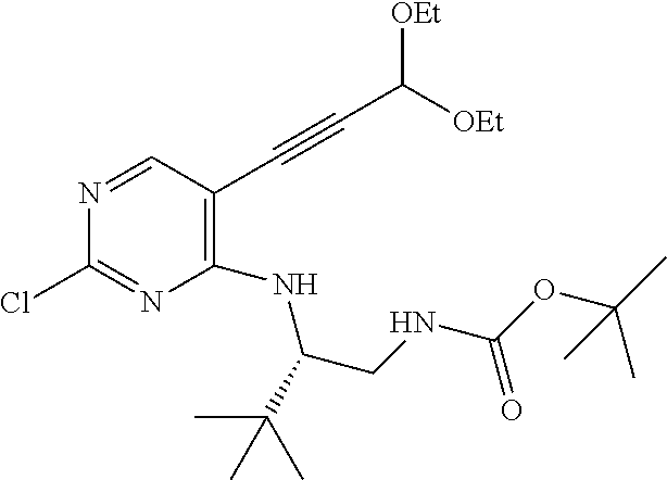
C1(NC(C(C)(C)C)CNC(=O)OC(C)(C)C)=C(C#CC([OEt])[OEt])C=NC(Cl)=N1
